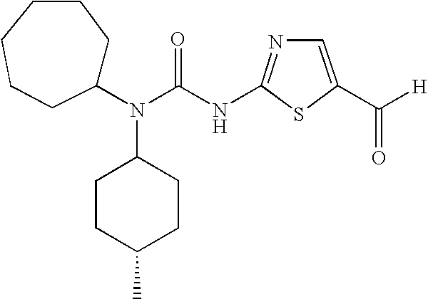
C1(N(C(NC2=NC=C(C([H])=O)S2)=O)C2CCC(C)CC2)CCCCCC1
